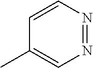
N1=NC=CC(C)=C1
